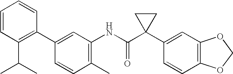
C1(C2=C(C(C)C)C=CC=C2)=CC(NC(C2(C3=CC4=C(C=C3)OCO4)CC2)=O)=C(C)C=C1
